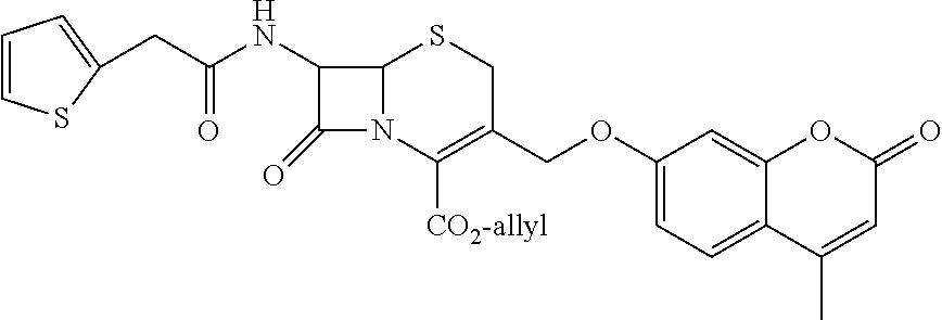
C1(OCC2=C([CO2-allyl])N3C(SC2)C(NC(=O)CC2=CC=CS2)C3=O)=CC=C2C(=C1)OC(=O)C=C2C
